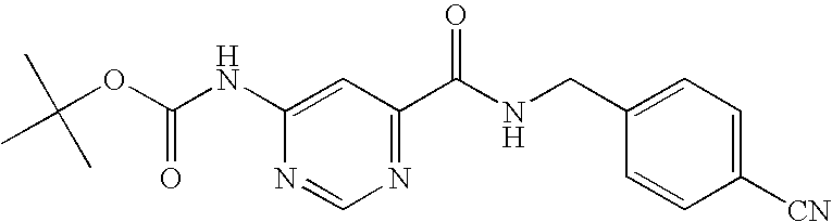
O(C(NC1=CC(C(NCC2=CC=C([CN])C=C2)=O)=NC=N1)=O)C(C)(C)C
